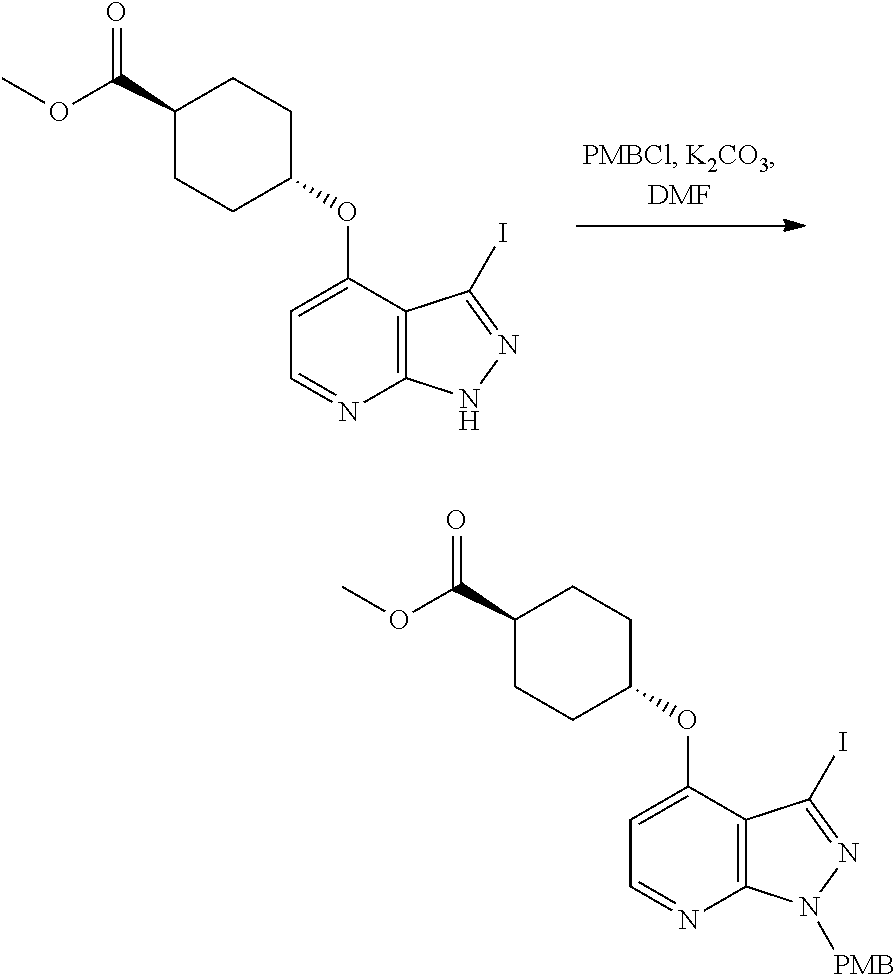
C1(OC2=CC=NC3=C2C(I)=NN3)CCC(C(OC)=O)CC1.C1(OC2=CC=NC3=C2C(I)=NN3[PMB])CCC(C(OC)=O)CC1
